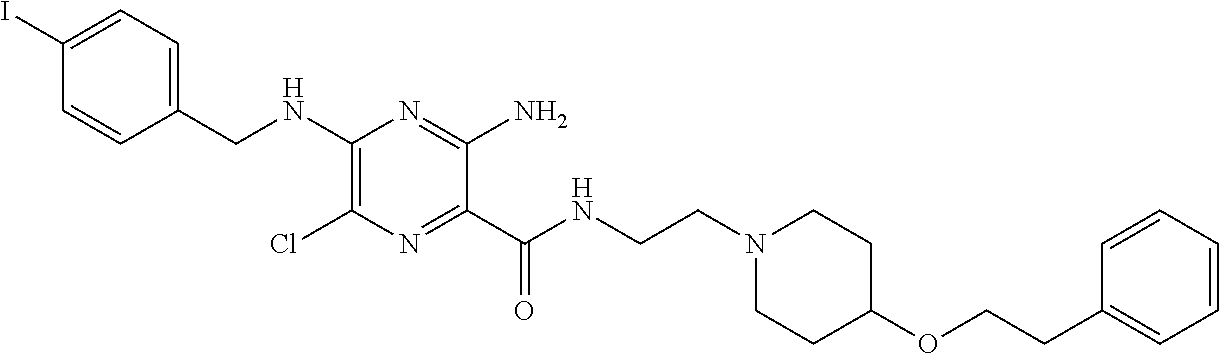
C1=C(I)C=CC(CNC2=C(Cl)N=C(C(NCCN3CCC(OCCC4=CC=CC=C4)CC3)=O)C(N)=N2)=C1
